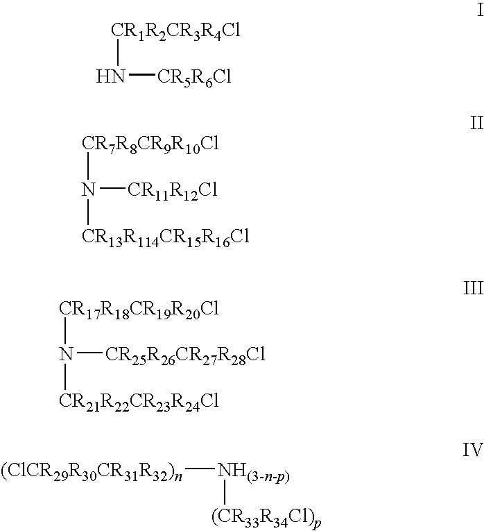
N([CR5R6Cl])[CR1R2CR3R4Cl].N([CR11R12Cl])([CR7R8CR9R10Cl])[CR13R114CR15R16Cl].N([CR25R26CR27R28Cl])([CR17R18CR19R20Cl])[CR21R22CR23R24Cl].[NH(3-n-p)]([(CR33R34Cl)p])[(ClCR29R30CR31R32)n]
